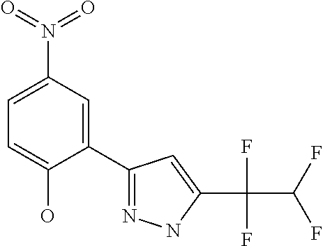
C1=C(N(=O)=O)C=C(C2=NNC(C(C(F)F)(F)F)=C2)C(O)=C1
